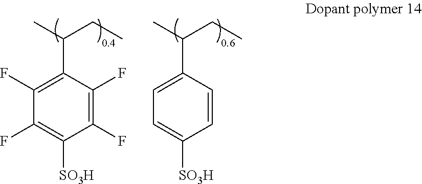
C(C(C1=CC=C([SO3H])C=C1)C)C.C(C(C1=C(F)C(F)=C([SO3H])C(F)=C1F)C)C
